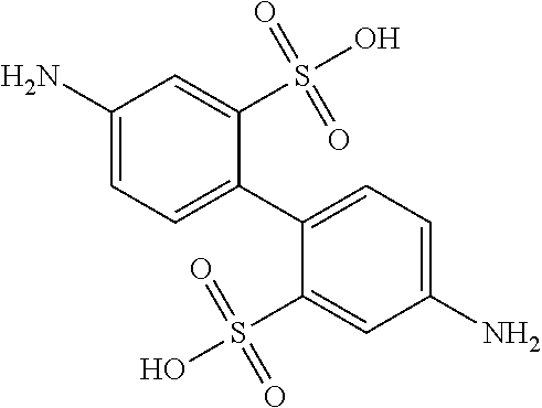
C1(N)=CC=C(C2=CC=C(N)C=C2S(O)(=O)=O)C(S(O)(=O)=O)=C1
